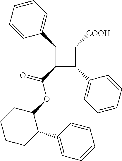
C1(C2=CC=CC=C2)C(C(OC2CCCCC2C2=CC=CC=C2)=O)C(C2=CC=CC=C2)C1[COOH]
